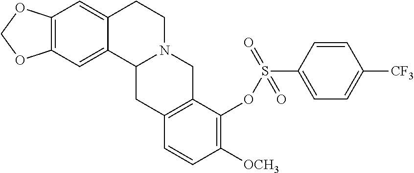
C12=C(C=C3C(=C1)CCN1C3CC3=C(C1)C(OS(C1=CC=C([CF3])C=C1)(=O)=O)=C([OCH3])C=C3)OCO2
